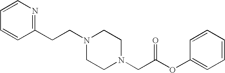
C(N1CCN(CC(=O)OC2=CC=CC=C2)CC1)CC1=NC=CC=C1
